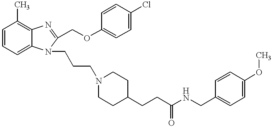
C1=CC=C2C(=C1C)N=C(COC1=CC=C(Cl)C=C1)N2CCCN1CCC(CCC(NCC2=CC=C(OC)C=C2)=O)CC1
